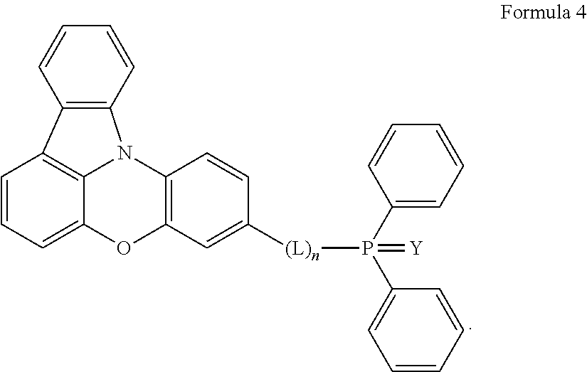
C12=C(C=CC=C1)N1C3=C2C=CC=C3OC2=C1C=CC([(L)n]P(C1=CC=CC=C1)(C1=CC=CC=C1)=[Y])=C2
